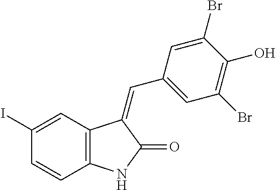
C12=C(C=C(I)C=C1)C(=CC1=CC(Br)=C(O)C(Br)=C1)C(=O)N2
